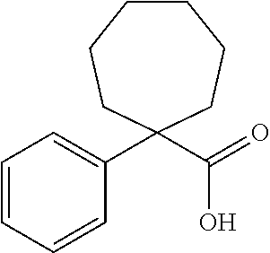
C1CCCC(C2=CC=CC=C2)(C(O)=O)CC1
